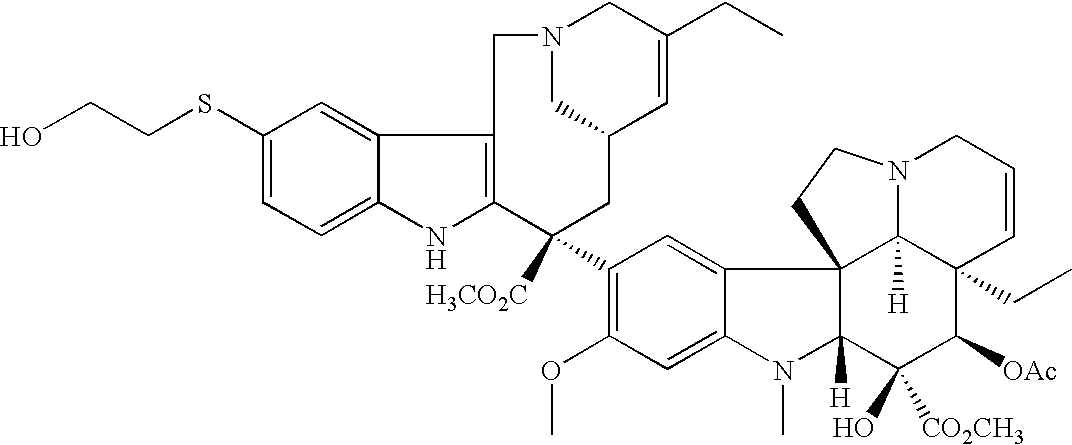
C1(SCCO)=CC=C2C(=C1)C1=C(N2)C([H3CO2C])(C2=C(OC)C=C3C(=C2)C24C([H])(N3C)C(O)([CO2CH3])C([OAc])C3(CC)C2([H])N(CC=C3)CC4)CC2C=C(CC)CN(C2)C1
